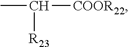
C([COOR22])([R23])C
